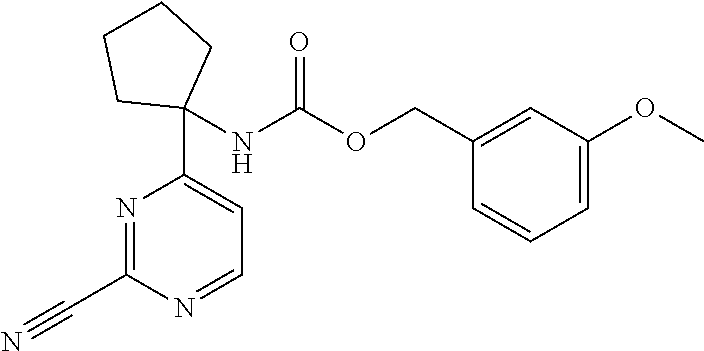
N1=C(C#N)N=CC=C1C1(NC(OCC2=CC(OC)=CC=C2)=O)CCCC1
